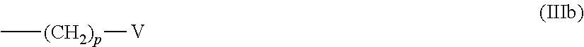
C[(CH2)p][V]
